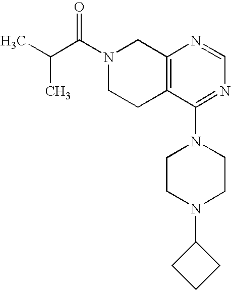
C(C)(C(N1CCC2=C(C1)N=CN=C2N1CCN(C2CCC2)CC1)=O)C
